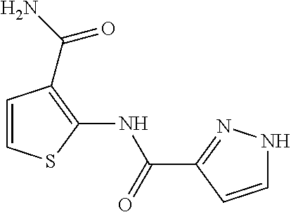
C1=CC(C(=O)NC2=C(C(N)=O)C=CS2)=NN1
